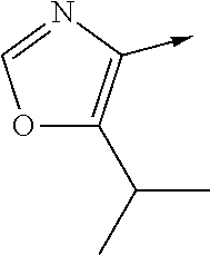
O1C(C(C)C)=C(->C)N=C1
